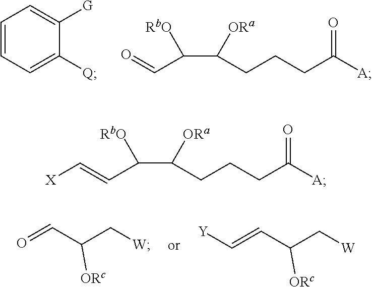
C(=O)C(C(CCCC([A])=O)[ORa])[RbO].C1=CC=C([Q])C([G])=C1.O=CC(C[W])[ORc].C(=CC(C[W])[ORc])[Y].C(=C[X])C(C(CCCC([A])=O)[ORa])[RbO]
